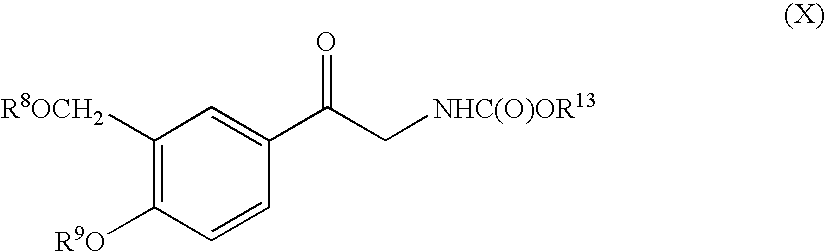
C1([R8OCH2])=C([R9O])C=CC(C(C[NHC(O)OR13])=O)=C1
